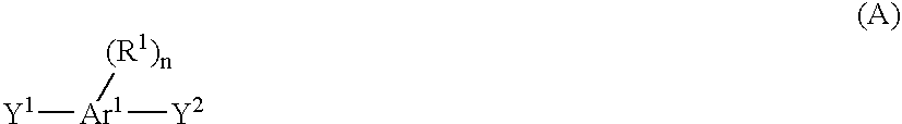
[Y1][Ar1]([Y2])[(R1)n]
